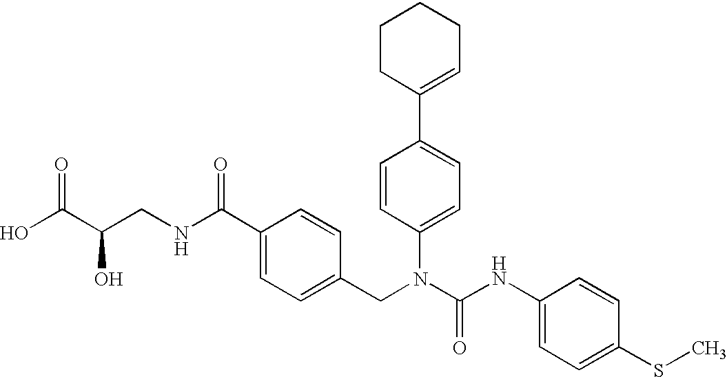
OC(C(CNC(C1=CC=C(CN(C(NC2=CC=C(SC)C=C2)=O)C2=CC=C(C3=CCCCC3)C=C2)C=C1)=O)O)=O
